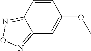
C12=NON=C1C=C(OC)C=C2
